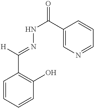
[H]C(=NNC(=O)C1=CN=CC=C1)C1=C(O)C=CC=C1
